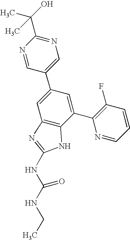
N1=CC(C2=CC3=C(C(C4=C(F)C=CC=N4)=C2)NC(NC(NCC)=O)=N3)=CN=C1C(C)(O)C
